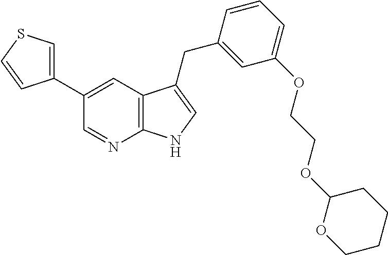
C1(C2=CSC=C2)=CC2=C(N=C1)NC=C2CC1=CC(OCCOC2OCCCC2)=CC=C1
